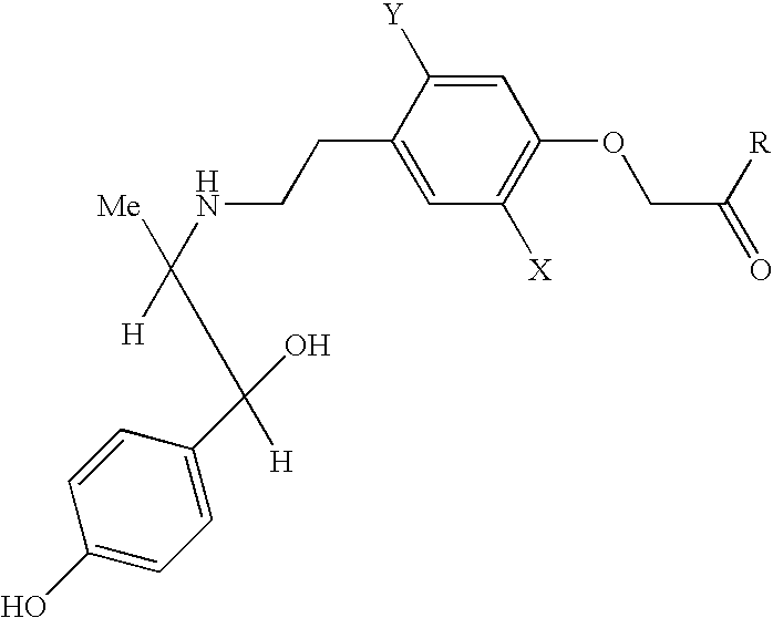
C1=C(CCNC(CC(C2=CC=C(O)C=C2)(O)[H])([H])[Me])C([Y])=CC(OCC(=O)[R])=C1[X]
